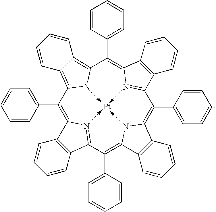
[Pt].C1(C2=CC=CC=C2)=C2N=C(C(C3=CC=CC=C3)=C3NC(=C(C4=CC=CC=C4)C4=NC(=C(C5=CC=CC=C5)C5=C6C(=C1N5)C=CC=C6)C1=C4C=CC=C1)C1=C3C=CC=C1)C1=C2C=CC=C1
